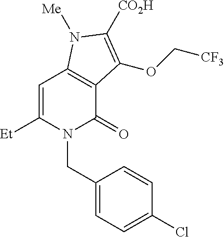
C1=C([Et])N(CC2=CC=C(Cl)C=C2)C(=O)C2=C1N([Me])C([CO2H])=C2OC[CF3]
